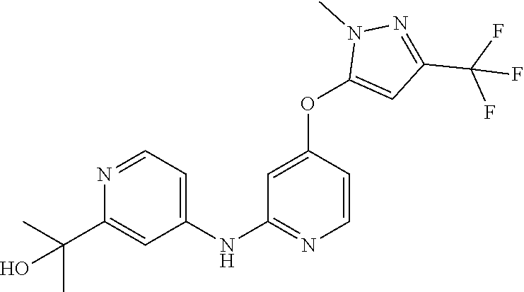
C1(NC2=NC=CC(OC3=CC(C(F)(F)F)=NN3C)=C2)=CC=NC(C(C)(C)O)=C1
